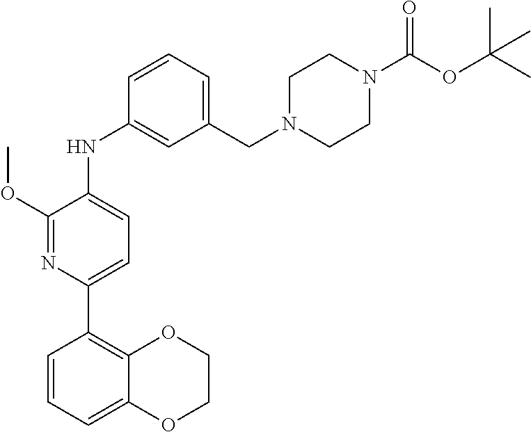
C1=C2C(=C(C3=CC=C(NC4=CC(CN5CCN(C(OC(C)(C)C)=O)CC5)=CC=C4)C(OC)=N3)C=C1)OCCO2
